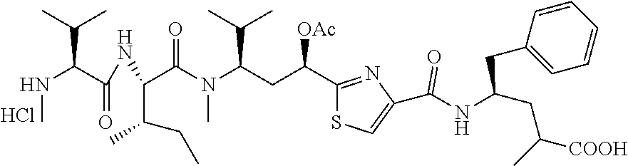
C1(C(CC(N(C(C(C(C)CC)NC(C(NC)C(C)C)=O)=O)C)C(C)C)[OAc])=NC(C(NC(CC([COOH])C)CC2=CC=CC=C2)=O)=CS1.Cl
